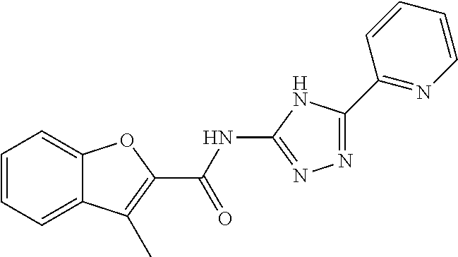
C1(C(=O)NC2=NN=C(C3=NC=CC=C3)N2)=C(C)C2=CC=CC=C2O1
